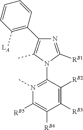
C1(C2=C(C)N(C3=N(C)C([RB5])=C([RB4])C([RB3])=C3[RB2])C([RB1])=N2)=C([LA])C=CC=C1
